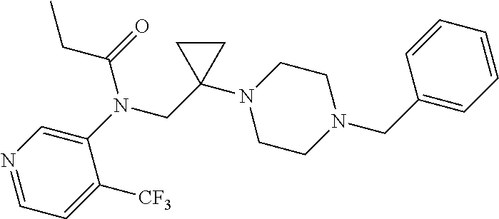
C1=C(N(CC2(N3CCN(CC4=CC=CC=C4)CC3)CC2)C(CC)=O)C([CF3])=CC=N1
